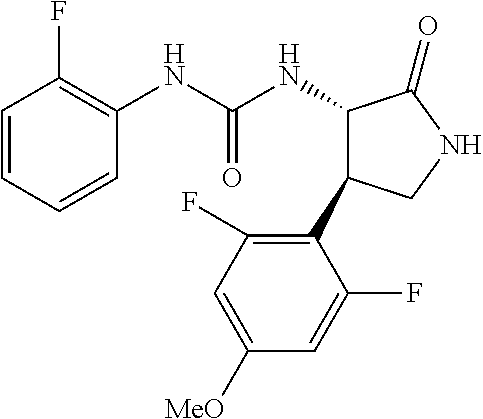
C1=CC=CC(NC(NC2C(C3=C(F)C=C([MeO])C=C3F)CNC2=O)=O)=C1F
